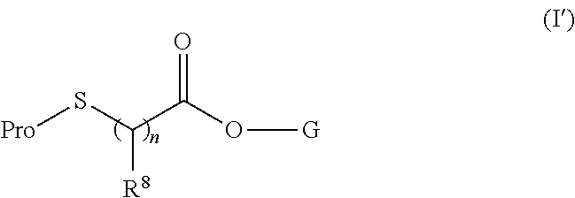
[Pro]SC(C(O[G])=O)[R8]
